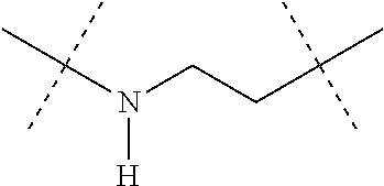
C(N(CCC(C)(C)C)[H])(C)(C)C
